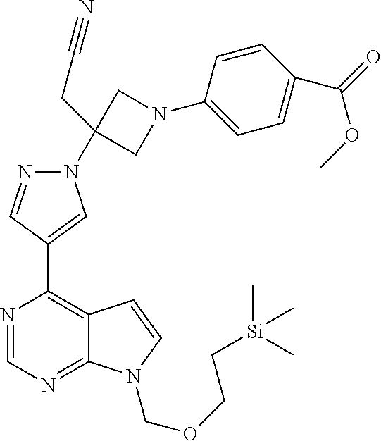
C1=CC(N2CC(N3N=CC(C4=C5C(=NC=N4)N(COCC[Si](C)(C)C)C=C5)=C3)(CC#N)C2)=CC=C1C(=O)OC
